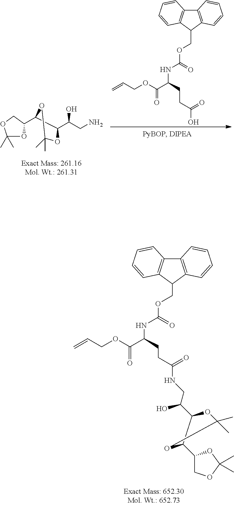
C1(C)(C)OCC(C2C(C(O)CN)OC(C)(C)O2)O1.C12=C(C(COC(=O)NC(CCC(O)=O)C(=O)OCC=C)C3=C1C=CC=C3)C=CC=C2.C12=C(C(COC(=O)NC(CCC(NCC(O)C3OC(C)(C)OC3C3COC(C)(C)O3)=O)C(=O)OCC=C)C3=C1C=CC=C3)C=CC=C2
